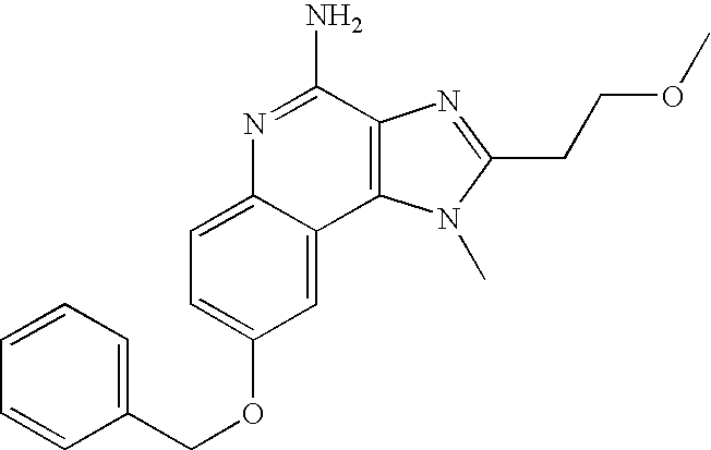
N1=C(N)C2=C(C3=CC(OCC4=CC=CC=C4)=CC=C13)N(C)C(CCOC)=N2
